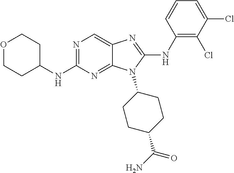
N1=C(NC2CCOCC2)N=C2C(=C1)N=C(NC1=C(Cl)C(Cl)=CC=C1)N2C1CCC(C(N)=O)CC1
